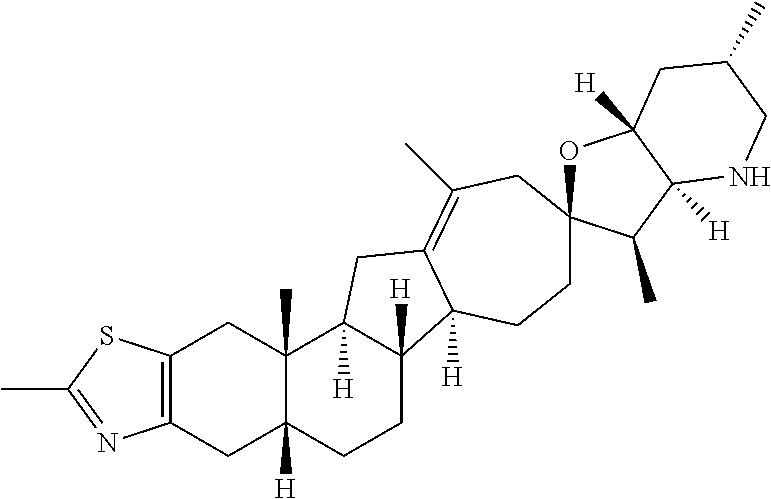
C1CC2([H])C([H])(CC3=C(C)CC4(OC5([H])C([H])(C4C)NCC(C)C5)CCC23[H])C2(C)C1([H])CC1=C(C2)SC(C)=N1
